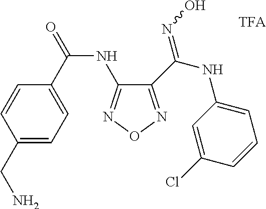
C1(CN)=CC=C(C(=O)NC2=NON=C2C(NC2=CC=CC(Cl)=C2)=NO)C=C1
